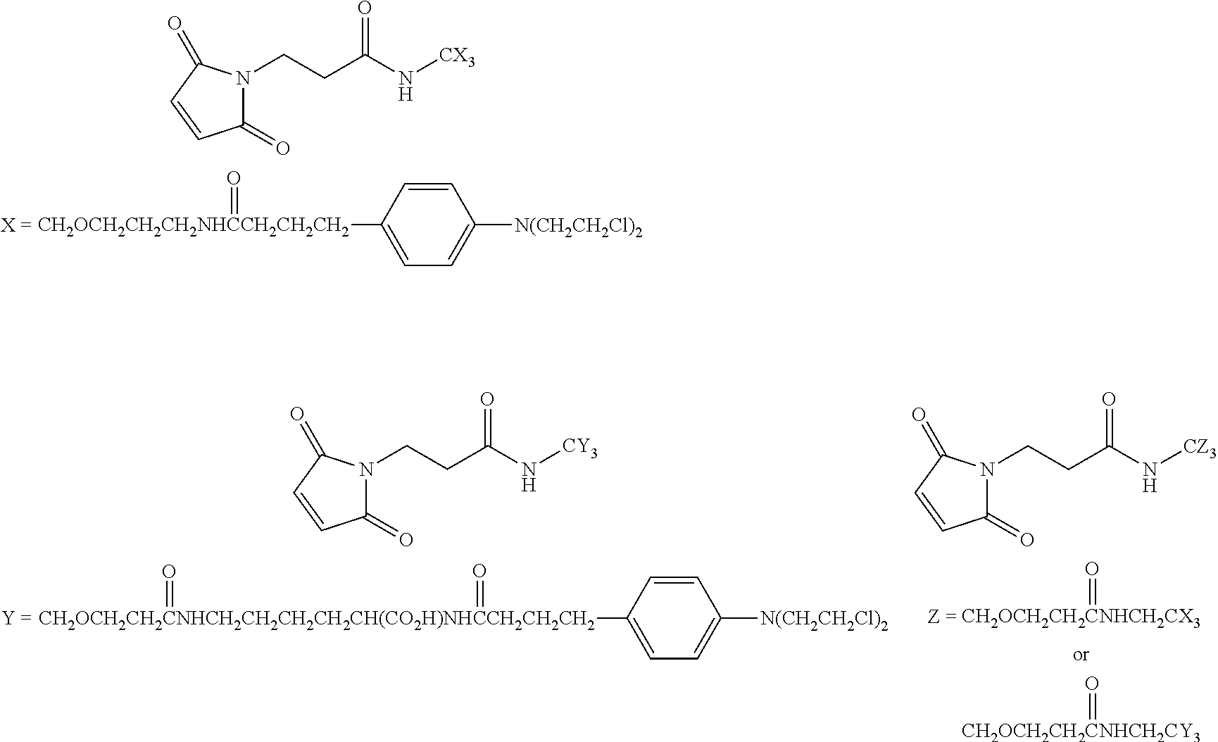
[CH2OCH2CH2CH2NHCCH2CH2CH2](=O)C1=CC=C([N(CH2CH2Cl)2])C=C1.C1(=O)N(CCC(N[CX3])=O)C(=O)C=C1.[CH2OCH2CH2CNHCH2CH2CH2CH2CH(CO2H)NHCCH2CH2CH2](C1=CC=C([N(CH2CH2Cl)2])C=C1)(=O)=O.C1(=O)N(CCC(N[CY3])=O)C(=O)C=C1.C1(=O)N(CCC(N[CZ3])=O)C(=O)C=C1.[CH2OCH2CH2CNHCH2CX3]=O.[CH2OCH2CH2CNHCH2CY3]=O
